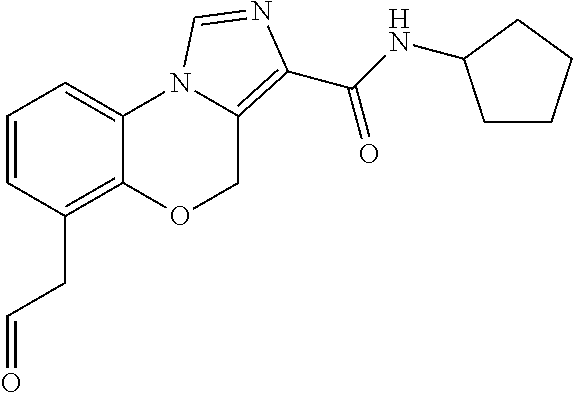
C1=CC(CC=O)=C2C(=C1)N1C(=C(C(NC3CCCC3)=O)N=C1)CO2
